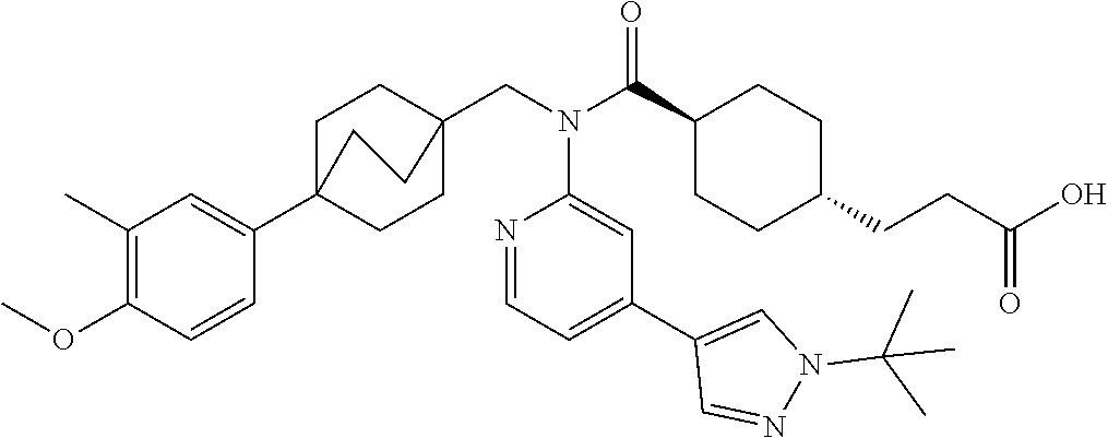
C1(C(N(CC23CCC(C4=CC(C)=C(OC)C=C4)(CC2)CC3)C2=CC(C3=CN(C(C)(C)C)N=C3)=CC=N2)=O)CCC(CCC(O)=O)CC1
